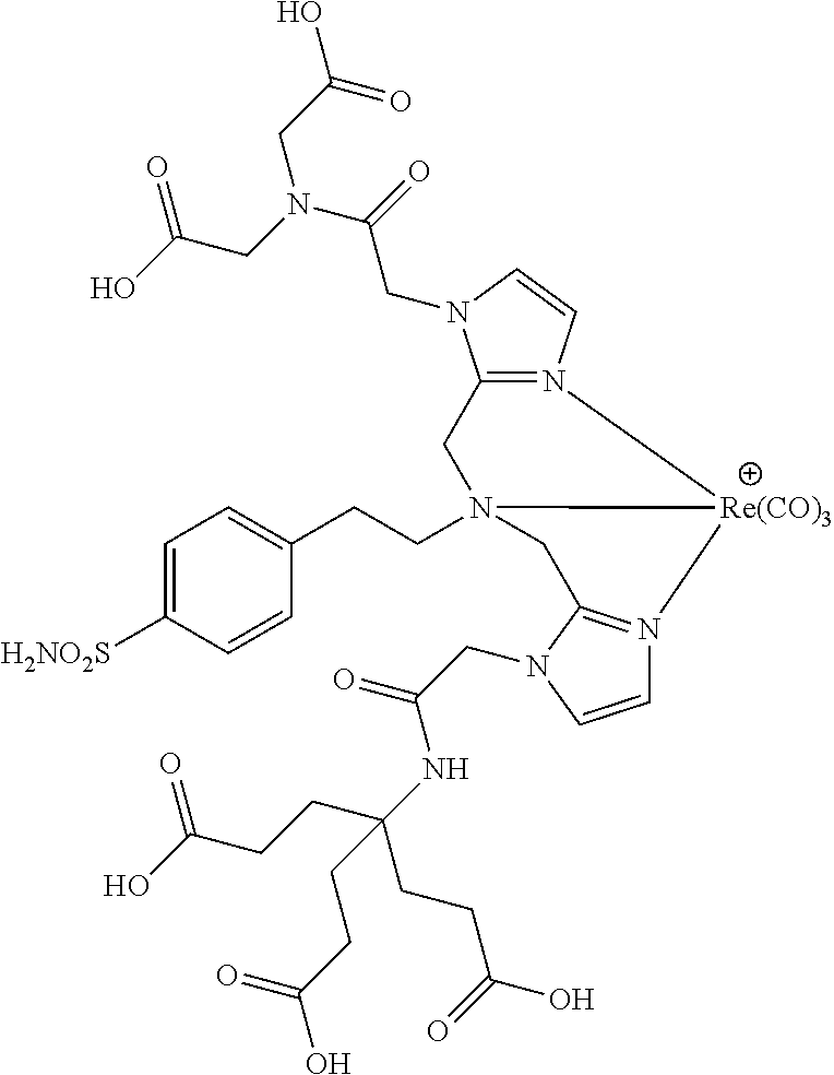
C1(CCN23CC4=N(C=CN4CC(=O)NC(CCC(=O)O)(CCC(=O)O)CCC(=O)O)[Re(CO)3]2N2=C(C3)N(CC(=O)N(CC(=O)O)CC(=O)O)C=C2)=CC=C([H2NO2S])C=C1
